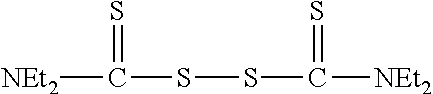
[NEt2]C(SSC(=S)[NEt2])=S
